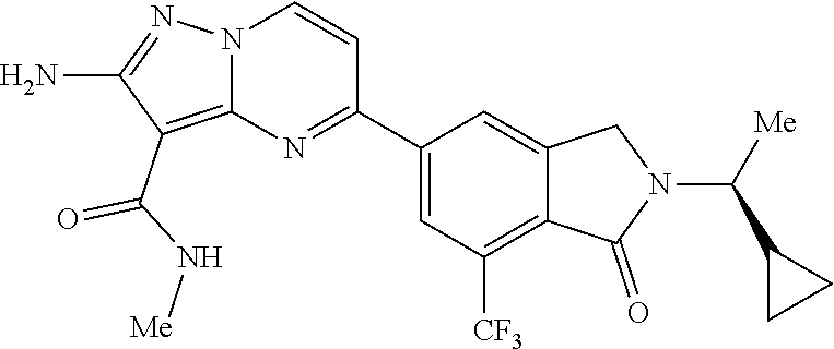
C1(C(N[Me])=O)=C2N(N=C1N)C=CC(C1=CC([CF3])=C3C(=C1)CN(C(C1CC1)[Me])C3=O)=N2
